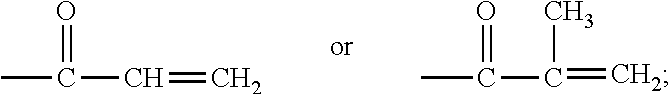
C(C)(C=C)=O.C(C(C)=O)(=C)C
